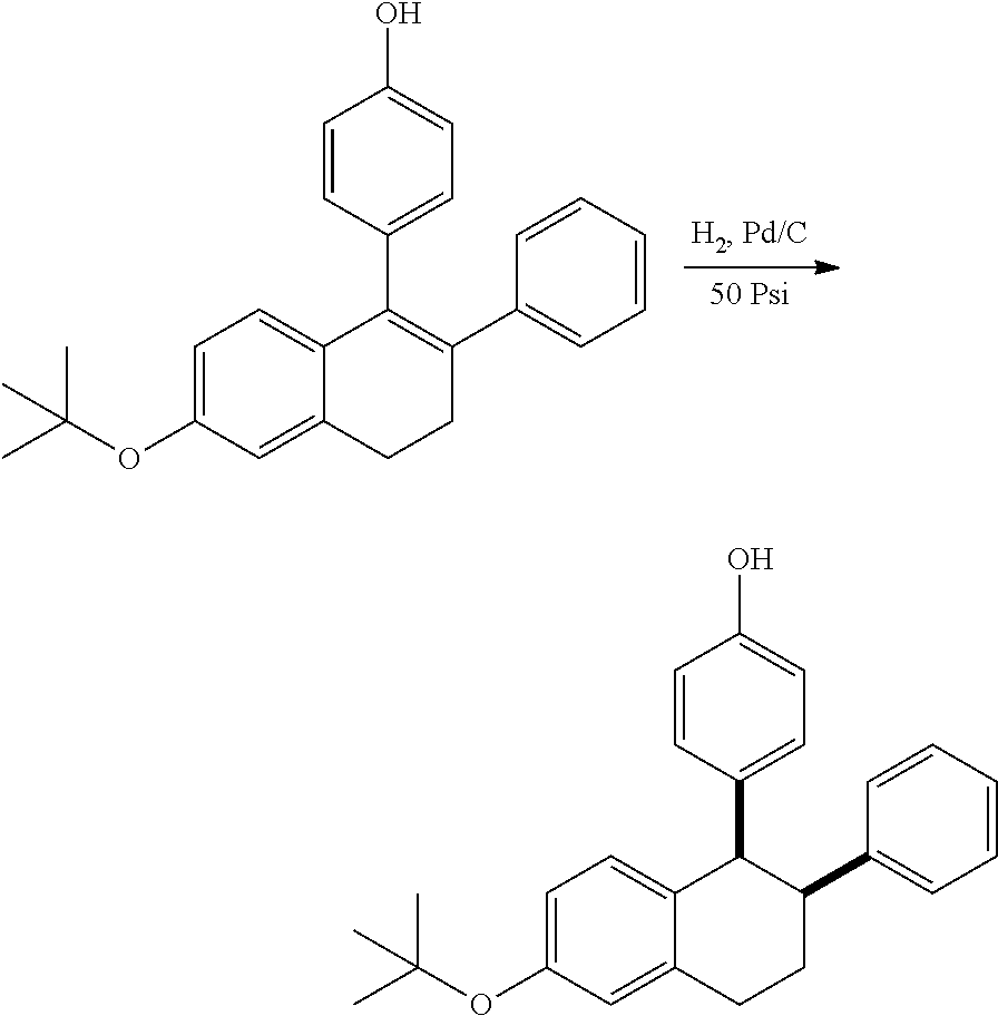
C1=CC(C2=C(C3=CC=CC=C3)CCC3=CC(OC(C)(C)C)=CC=C23)=CC=C1O.C1=CC(C2C3=CC=C(OC(C)(C)C)C=C3CCC2C2=CC=CC=C2)=CC=C1O
